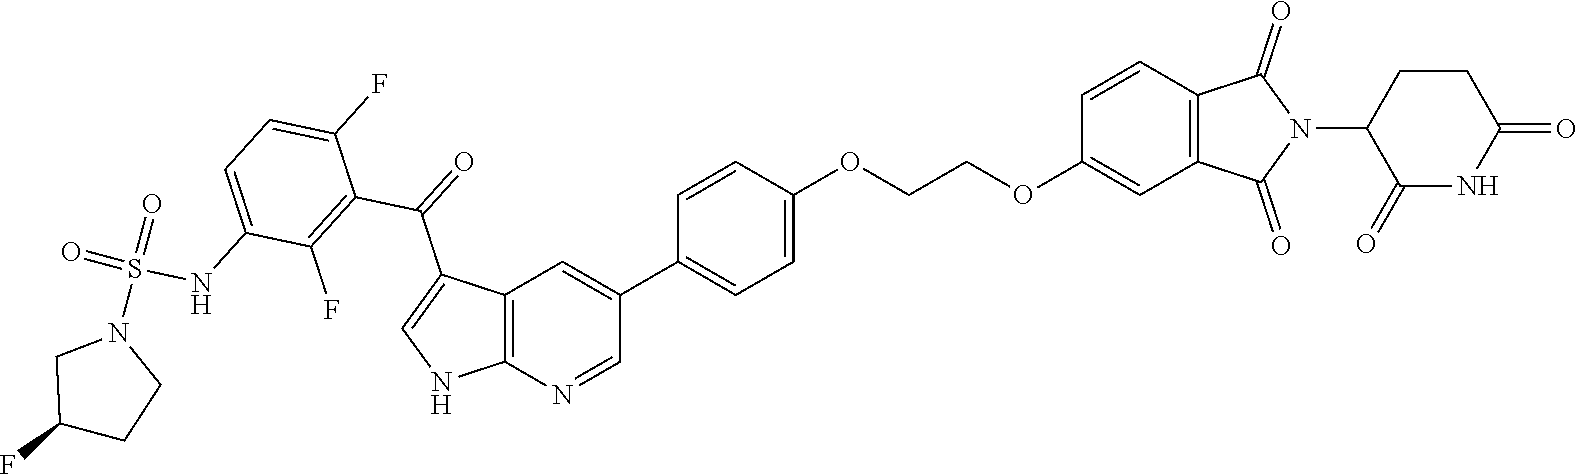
C(OC1=CC2=C(C=C1)C(=O)N(C1C(=O)NC(=O)CC1)C2=O)COC1=CC=C(C2=CC3=C(N=C2)NC=C3C(=O)C2=C(F)C(NS(N3CC(F)CC3)(=O)=O)=CC=C2F)C=C1
